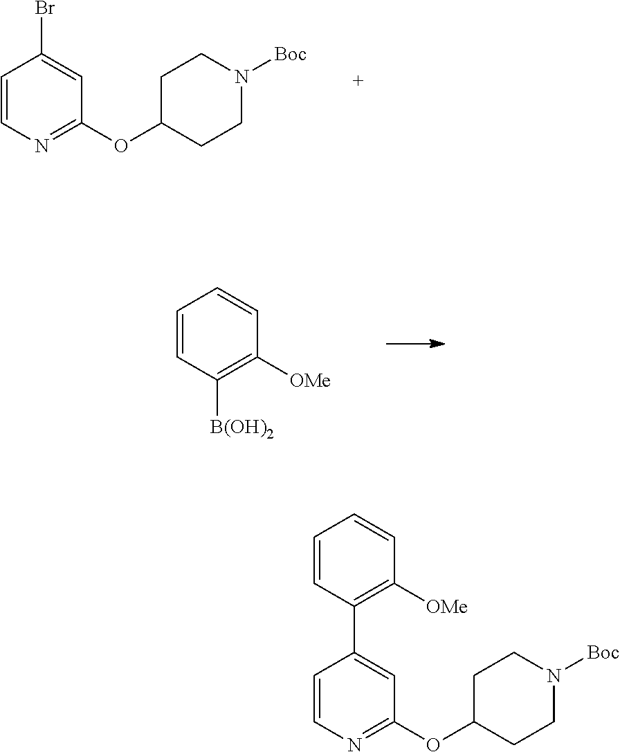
C1=CN=C(OC2CCN([Boc])CC2)C=C1Br.C1=CC([B(OH)2])=C([OMe])C=C1.C1=CN=C(OC2CCN([Boc])CC2)C=C1C1=C([OMe])C=CC=C1
